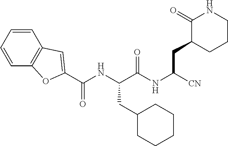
C1=CC=CC2=C1OC(C(NC(C(NC([CN])CC1CCCNC1=O)=O)CC1CCCCC1)=O)=C2
